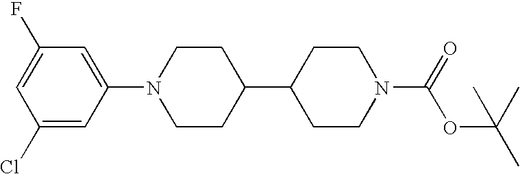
C1(Cl)=CC(N2CCC(C3CCN(C(=O)OC(C)(C)C)CC3)CC2)=CC(F)=C1
